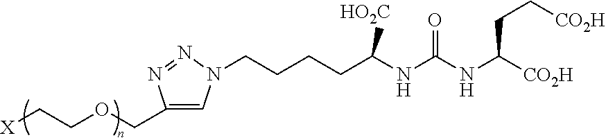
C1(COCC[X])=CN(CCCCC(NC(=O)NC([CO2H])CC[CO2H])[HO2C])N=N1
